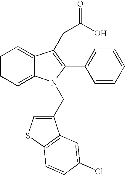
C1=CC=C2C(=C1)N(CC1=CSC3=C1C=C(Cl)C=C3)C(C1=CC=CC=C1)=C2CC(O)=O
